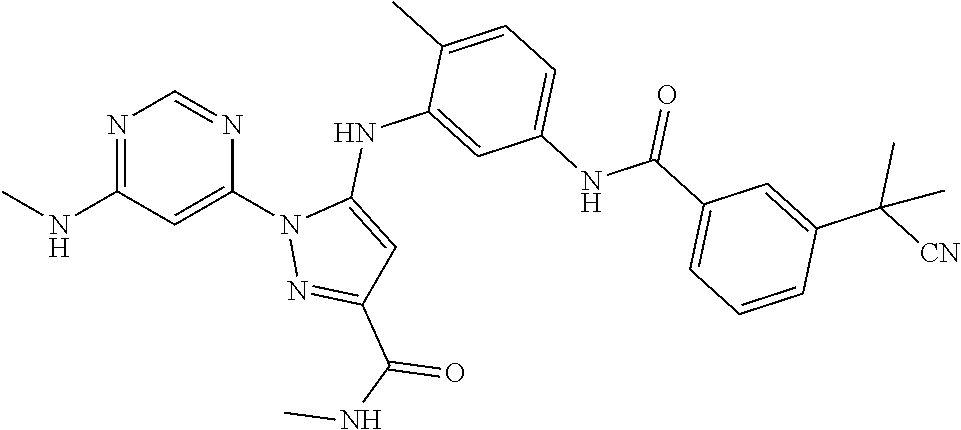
N1=C(NC)C=C(N2N=C(C(NC)=O)C=C2NC2=CC(NC(C3=CC=CC(C([CN])(C)C)=C3)=O)=CC=C2C)N=C1
